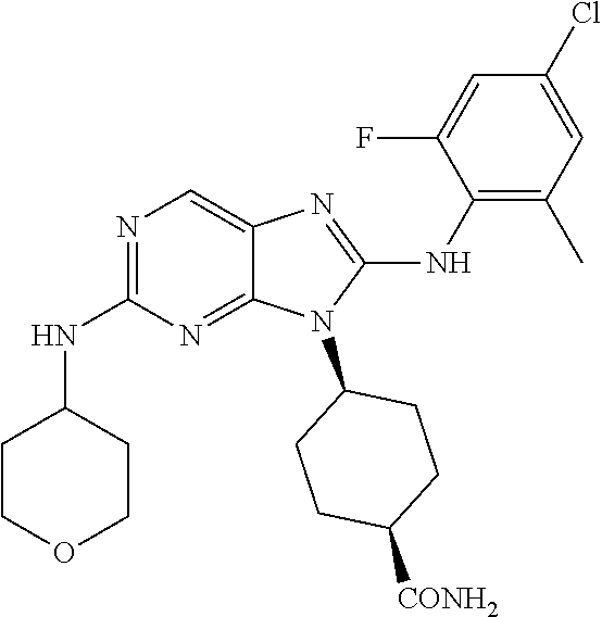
N1=C(NC2CCOCC2)N=C2C(=C1)N=C(NC1=C(C)C=C(Cl)C=C1F)N2C1CCC([CONH2])CC1
